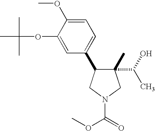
C1(C)(C(O)C)C(C2=CC=C(OC)C(OC(C)(C)C)=C2)CN(C(OC)=O)C1
